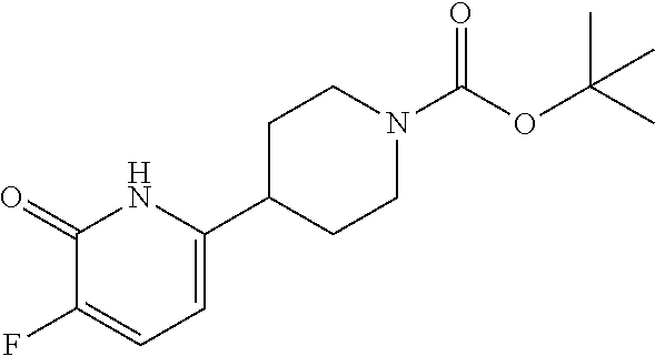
C1=C(F)C(=O)NC(C2CCN(C(OC(C)(C)C)=O)CC2)=C1
